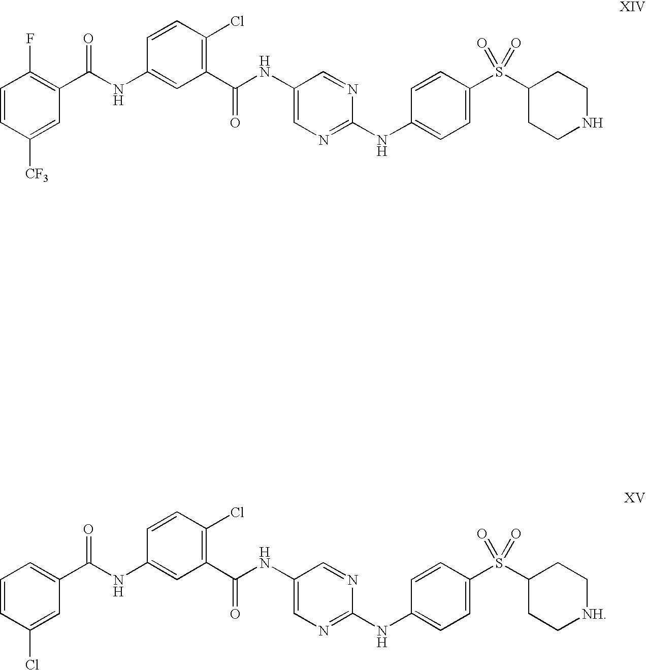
N(C1=CC(C(NC2=CN=C(NC3=CC=C(S(C4CCNCC4)(=O)=O)C=C3)N=C2)=O)=C(Cl)C=C1)C(C1=C(F)C=CC([CF3])=C1)=O.N(C1=CC(C(NC2=CN=C(NC3=CC=C(S(C4CC[NH]CC4)(=O)=O)C=C3)N=C2)=O)=C(Cl)C=C1)C(C1=CC=CC(Cl)=C1)=O
